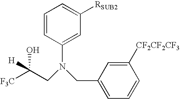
[F3C]C(CN(CC1=CC=CC([CF2CF2CF3])=C1)C1=CC([RSUB2])=CC=C1)([H])O
